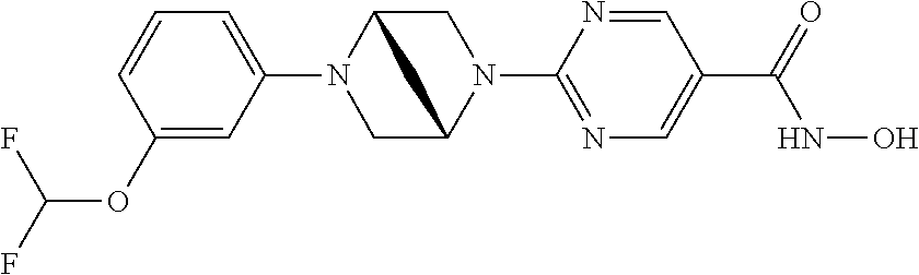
C1(N2CC3N(C4=NC=C(C(NO)=O)C=N4)CC2C3)=CC=CC(OC(F)F)=C1
